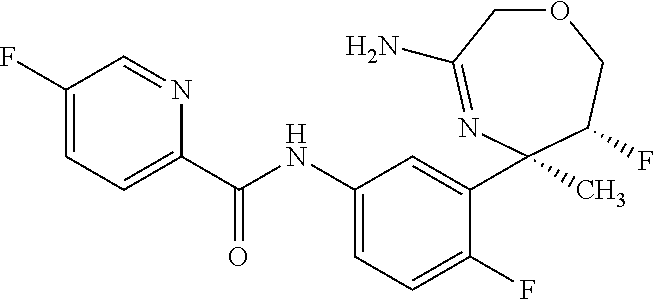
O1CC(N)=NC(C2=CC(NC(=O)C3=CC=C(F)C=N3)=CC=C2F)(C)C(F)C1
